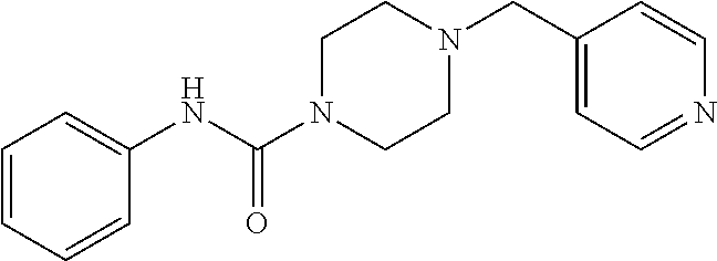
C1=CC=CC(NC(N2CCN(CC3=CC=NC=C3)CC2)=O)=C1
